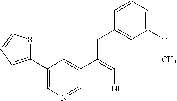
C1(C2=CC=CS2)=CN=C2NC=C(CC3=CC(OC)=CC=C3)C2=C1
